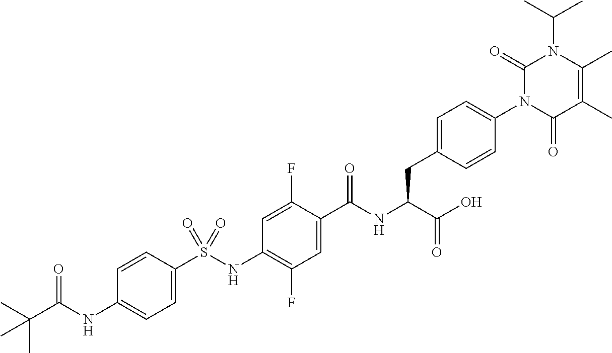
C1=C(S(NC2=C(F)C=C(C(NC(C(O)=O)CC3=CC=C(N4C(=O)C(C)=C(C)N(C(C)C)C4=O)C=C3)=O)C(F)=C2)(=O)=O)C=CC(NC(C(C)(C)C)=O)=C1
